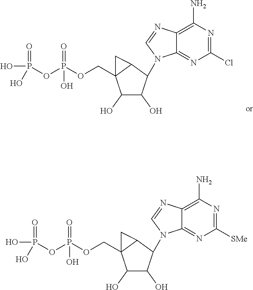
C1(O)C(O)C(N2C3=NC(Cl)=NC(N)=C3N=C2)C2C1(COP(OP(O)(=O)O)(=O)O)C2.C1(O)C(O)C(N2C3=NC([SMe])=NC(N)=C3N=C2)C2C1(COP(OP(O)(=O)O)(=O)O)C2
